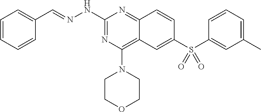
N(C1=NC(N2CCOCC2)=C2C(=N1)C=CC(S(C1=CC(C)=CC=C1)(=O)=O)=C2)N=CC1=CC=CC=C1
